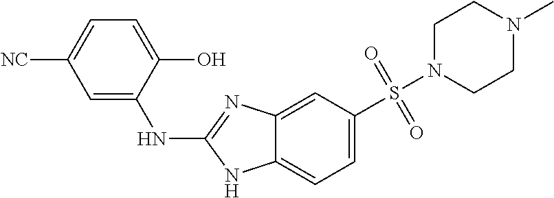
C1=C2C(=CC=C1S(N1CCN(C)CC1)(=O)=O)NC(NC1=CC([NC])=CC=C1O)=N2
